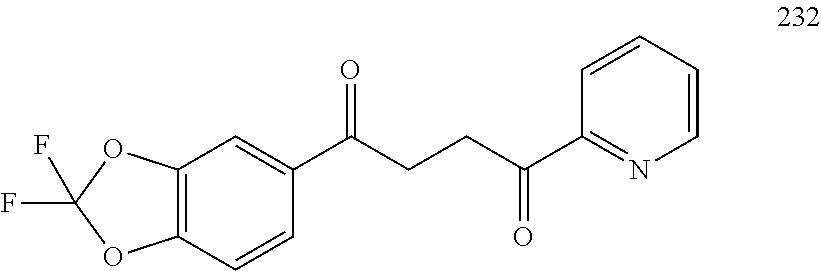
C12=C(C=CC(C(CCC(C3=NC=CC=C3)=O)=O)=C1)OC(F)(F)O2
